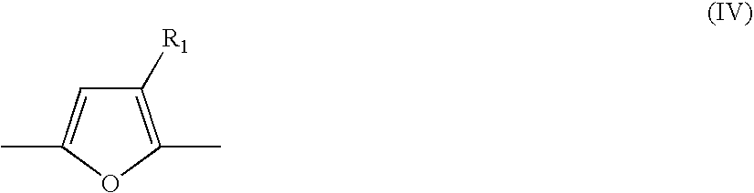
C1([R1])=C(C)OC(C)=C1
